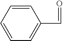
C1=CC=CC=C1C=O
